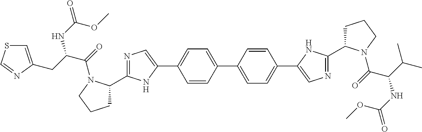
C1=CC(C2=CC=C(C3=CN=C(C4CCCN4C(=O)C(C(C)C)NC(=O)OC)N3)C=C2)=CC=C1C1=CN=C(C2CCCN2C(=O)C(CC2=CSC=N2)NC(=O)OC)N1
